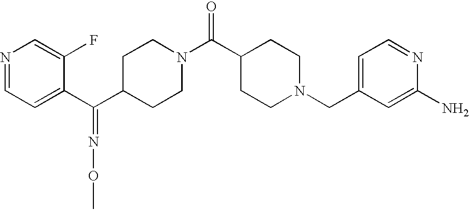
N1=CC=C(C(C2CCN(C(=O)C3CCN(CC4=CC=NC(N)=C4)CC3)CC2)=NOC)C(F)=C1
